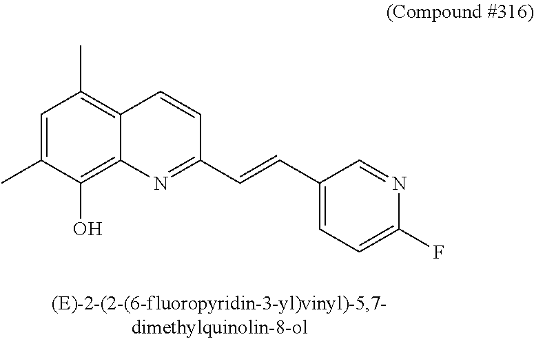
C1=C(C)C(O)=C2C(=C1C)C=CC(C=CC1=CC=C(F)N=C1)=N2
